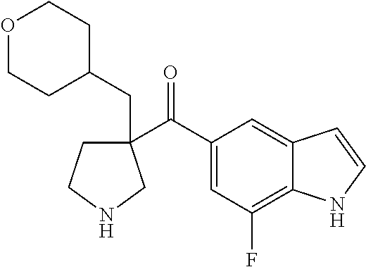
C1(C(C2=CC(F)=C3C(=C2)C=CN3)=O)(CC2CCOCC2)CCNC1
